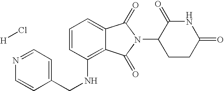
N(C1=C2C(=CC=C1)C(=O)N(C1CCC(=O)NC1=O)C2=O)CC1=CC=NC=C1.[H]Cl
